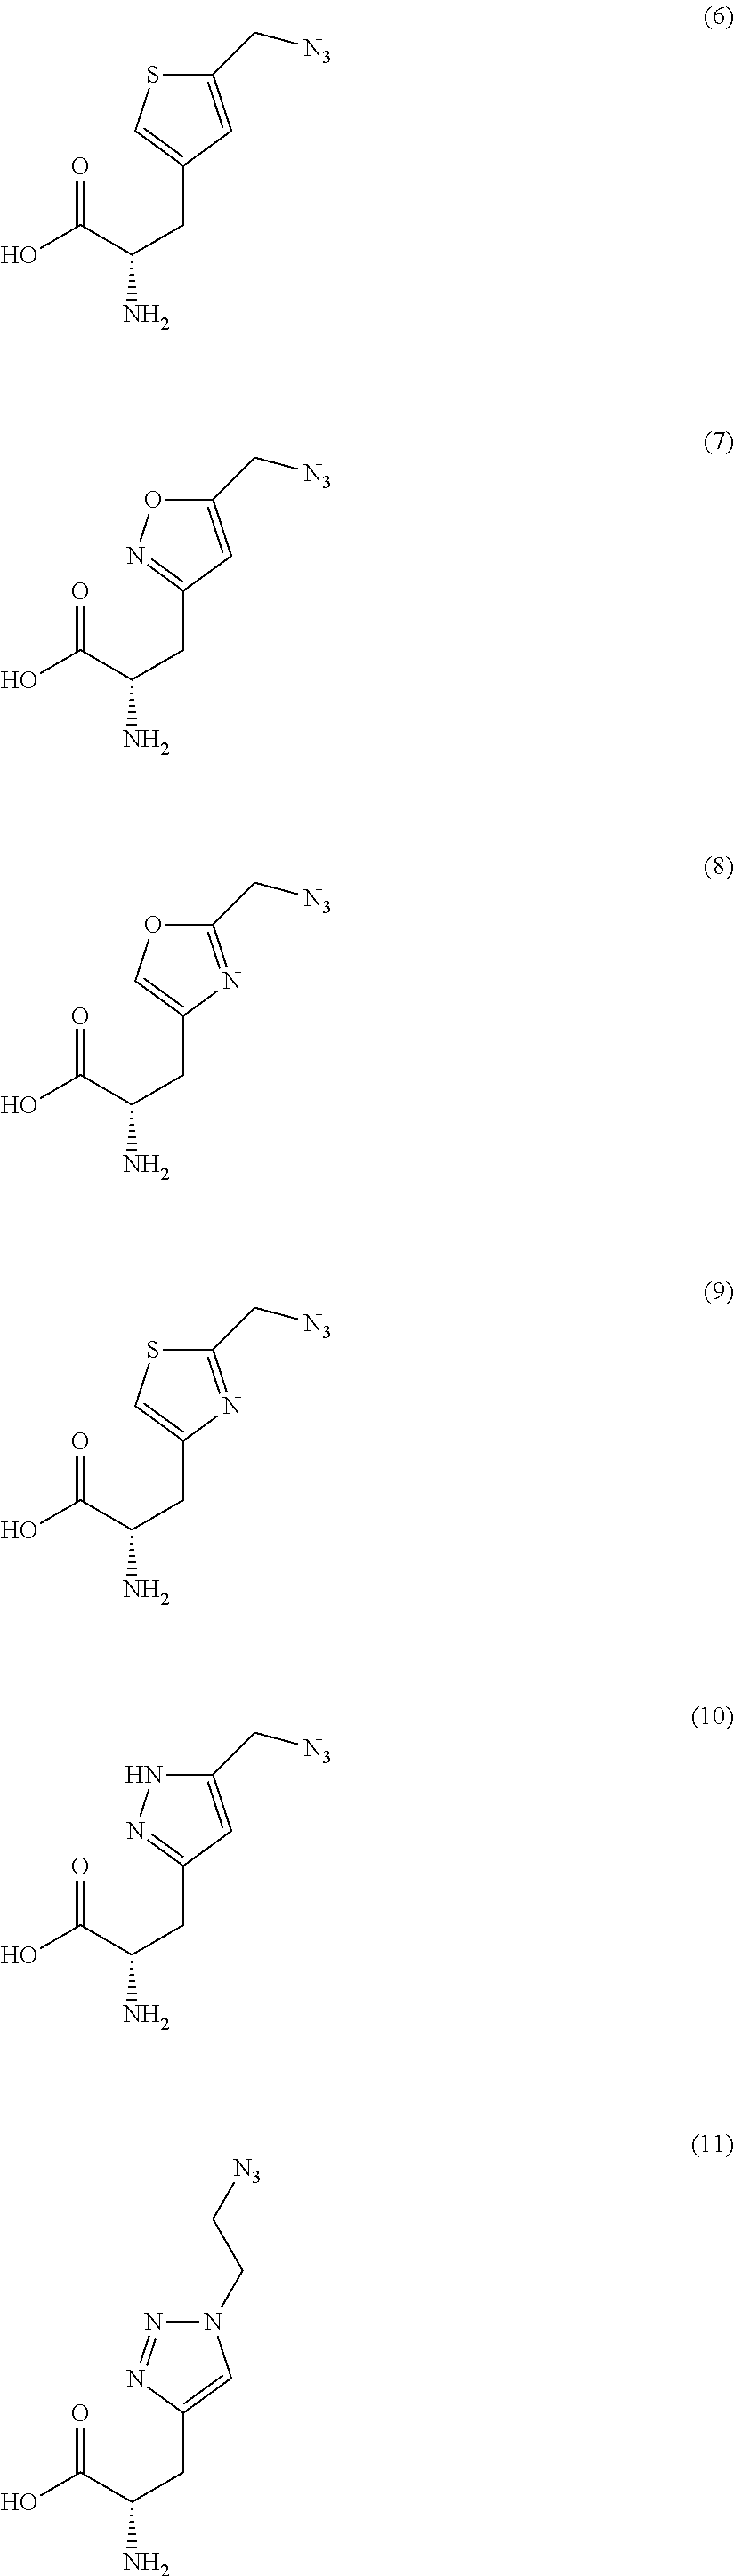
C1(CC(C(=O)O)N)=CSC(C[N3])=C1.C1(CC(C(=O)O)N)=NOC(C[N3])=C1.C1(CC(C(=O)O)N)=COC(C[N3])=N1.C1(CC(C(=O)O)N)=CSC(C[N3])=N1.C1(CC(C(=O)O)N)=NNC(C[N3])=C1.C1(CC(C(=O)O)N)=CN(CC[N3])N=N1
